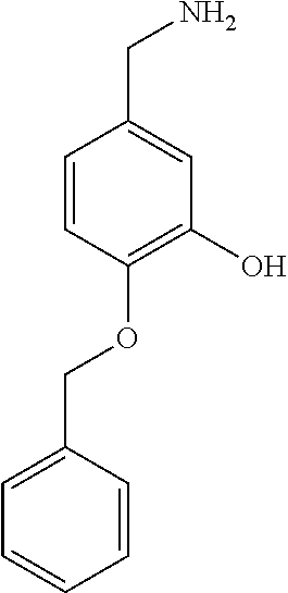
C1=CC(OCC2=CC=CC=C2)=C(O)C=C1CN
